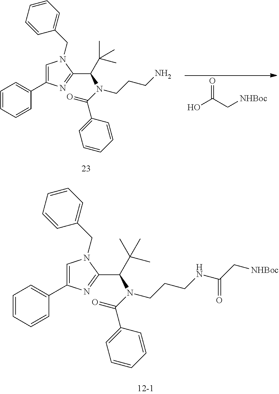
OC(C[NHBoc])=O.C1=CC=CC(C2=CN(CC3=CC=CC=C3)C(C(N(C(C3=CC=CC=C3)=O)CCCN)C(C)(C)C)=N2)=C1.C1=CC=CC(C2=CN(CC3=CC=CC=C3)C(C(C(C)(C)C)N(C(C3=CC=CC=C3)=O)CCCNC(C[NHBoc])=O)=N2)=C1
